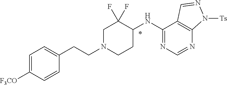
C1=C([F3CO])C=CC(CCN2CCC(NC3=NC=NC4=C3C=NN4[Ts])C(F)(F)C2)=C1
